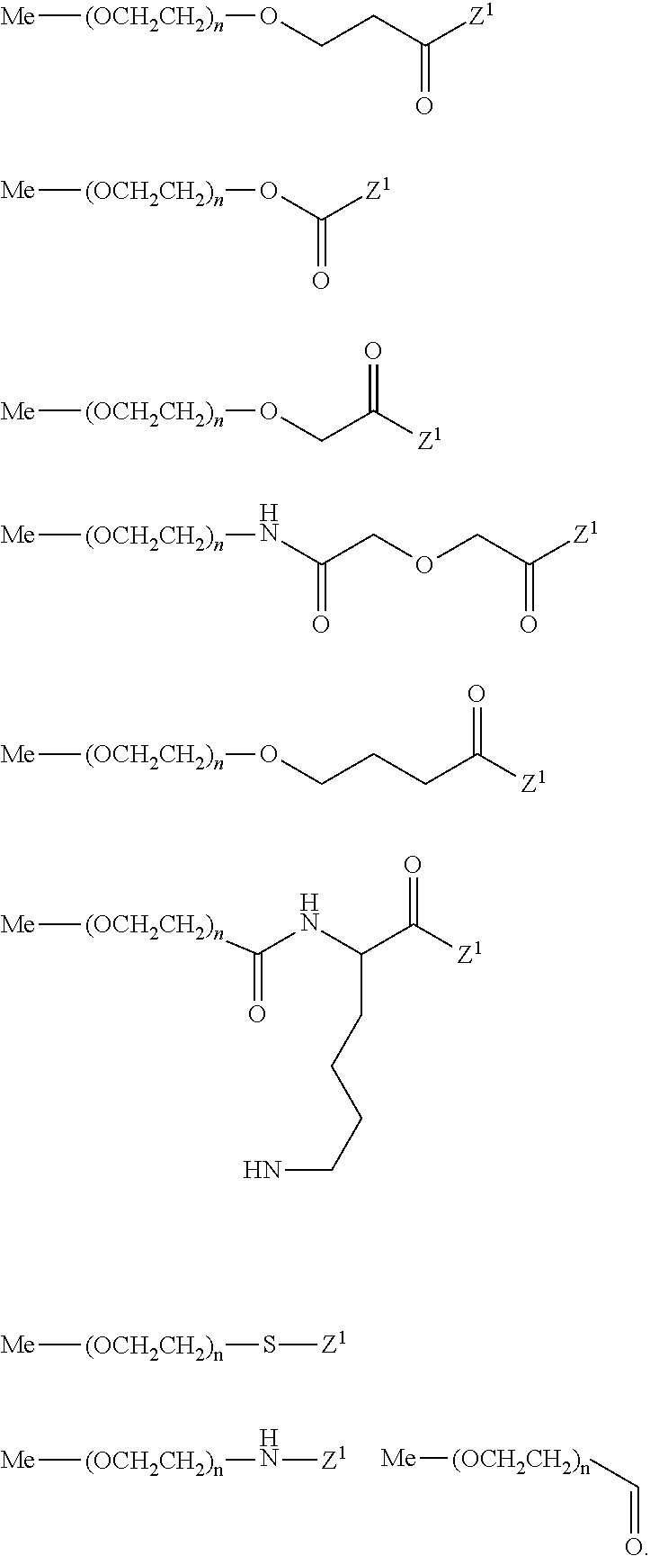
C([(OCH2CH2)n][Me])=O.[Me][(OCH2CH2)n]N[Z1].[Me][(OCH2CH2)n]C(=O)NC(CCCCN)C([Z1])=O.[Me][(OCH2CH2)n]OCCC([Z1])=O.[Me][(OCH2CH2)n]OC([Z1])=O.[Me][(OCH2CH2)n]OCC([Z1])=O.[Me][(OCH2CH2)n]NC(COCC([Z1])=O)=O.[Me][(OCH2CH2)n]OCCCC([Z1])=O.[Me][(OCH2CH2)n]S[Z1]
